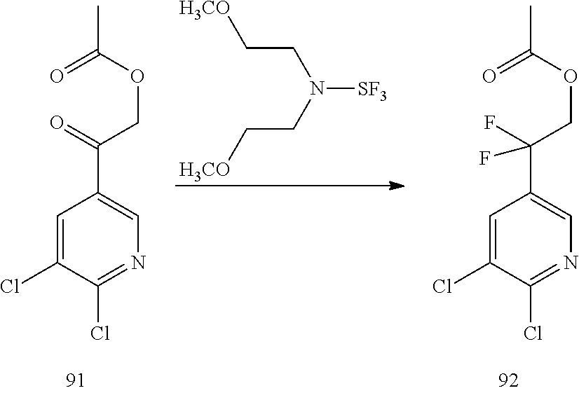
C1=C(Cl)C(Cl)=NC=C1C(=O)COC(=O)C.[H3CO]CCN(CC[H3CO])[SF3].C1=C(Cl)C(Cl)=NC=C1C(F)(COC(=O)C)F
